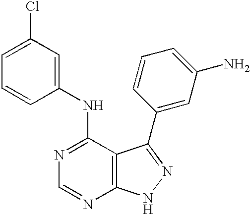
N1=C(NC2=CC(Cl)=CC=C2)C2=C(N=C1)NN=C2C1=CC(N)=CC=C1
